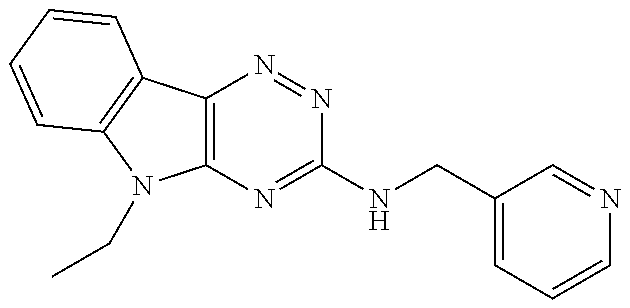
C12=C(C3=C(N1CC)C=CC=C3)N=NC(NCC1=CC=CN=C1)=N2
